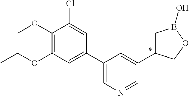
C1(OC)=C(OCC)C=C(C2=CN=CC(C3CB(O)OC3)=C2)C=C1Cl
